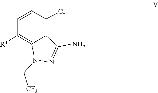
C1([R1])=C2C(=C(Cl)C=C1)C(N)=NN2C[CF3]
